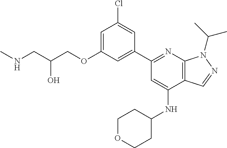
C(O)(CNC)COC1=CC(Cl)=CC(C2=NC3=C(C(NC4CCOCC4)=C2)C=NN3C(C)C)=C1
